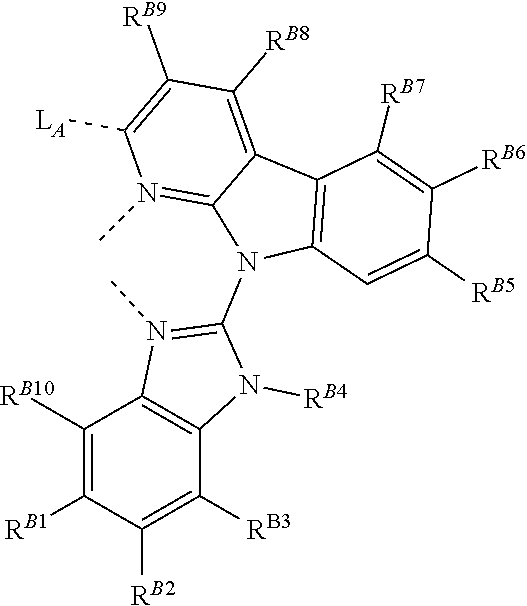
[LA]C1=C([RB9])C([RB8])=C2C3=C(C=C([RB5])C([RB6])=C3[RB7])N(C3=N(C)C4=C(C([RB3])=C([RB2])C([RB1])=C4[RB10])N3[RB4])C2=N1C
